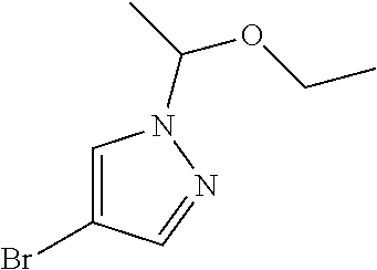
C1=C(Br)C=NN1C(C)OCC
